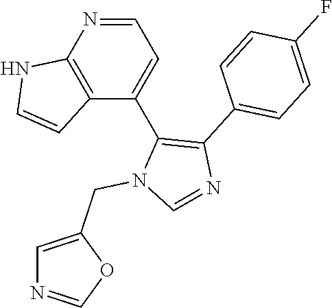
N1=CC=C(C2=C(C3=CC=C(F)C=C3)N=CN2CC2=CN=CO2)C2=C1NC=C2
